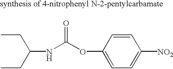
CCC(CC)NC(OC1=CC=C([NO2])C=C1)=O
